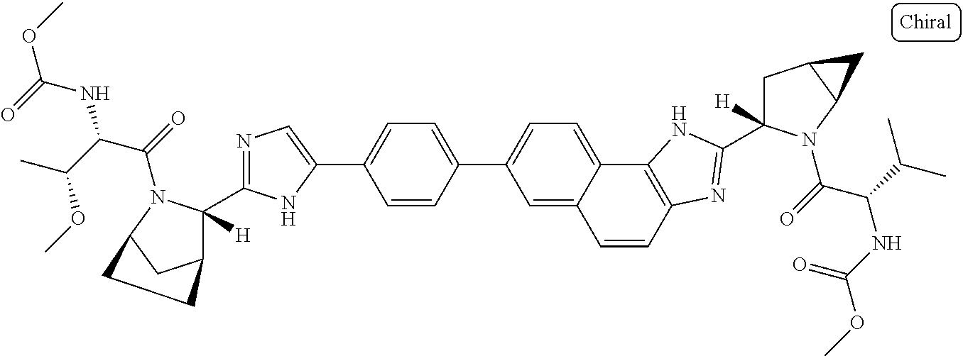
C1=CC2=C(C3=CC=C(C4=CC=C(C5=CN=C(C6([H])C7CC(N6C(=O)C(C(C)OC)NC(OC)=O)CC7)N5)C=C4)C=C13)NC(C1([H])CC3C(N1C(=O)C(C(C)C)NC(OC)=O)C3)=N2
